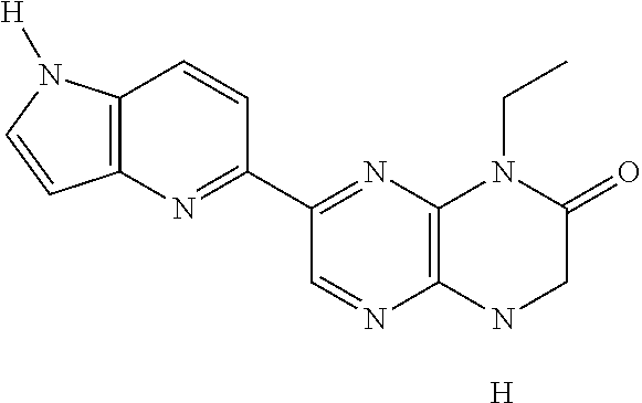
C1=NC2=C(N=C1C1=NC3=C(C=C1)N([H])C=C3)N(CC)C(=O)CN2.[H]
